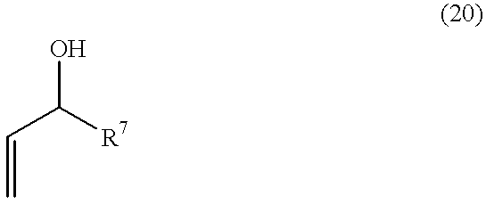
C(C([R7])O)=C
